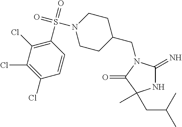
C1(CN2C(=N)NC(C)(CC(C)C)C2=O)CCN(S(=O)(=O)C2=C(Cl)C(Cl)=C(Cl)C=C2)CC1
